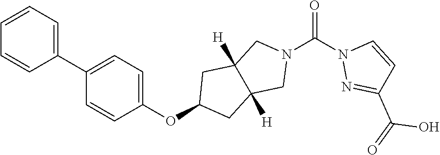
C1(C2=CC=CC=C2)=CC=C(OC2CC3([H])C([H])(C2)CN(C(N2N=C(C(=O)O)C=C2)=O)C3)C=C1
